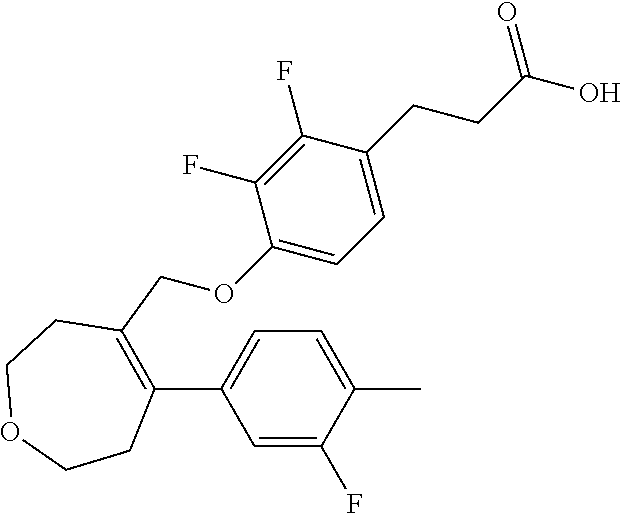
C(C1=C(C2=CC=C(C)C(F)=C2)CCOCC1)OC1=CC=C(CCC(O)=O)C(F)=C1F
